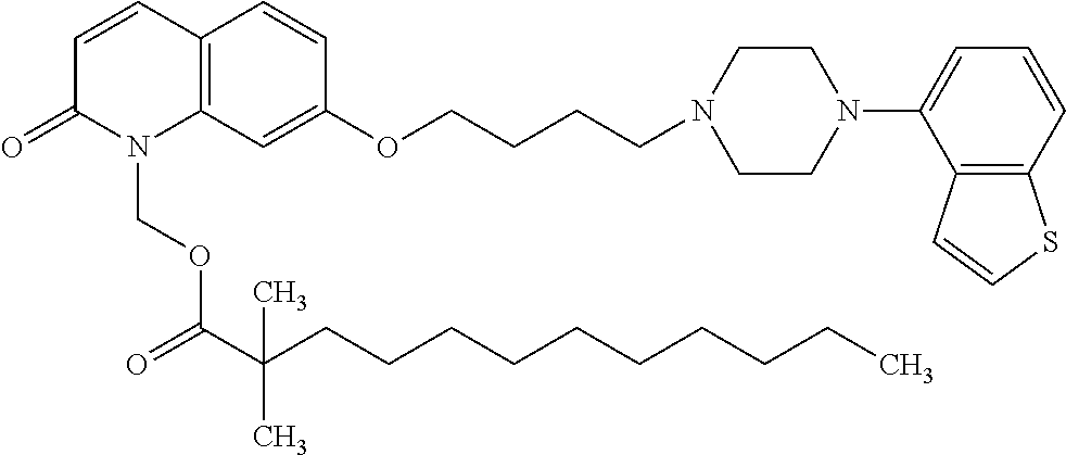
C1=CC2=C(N(COC(C(CCCCCCCCCC)(C)C)=O)C1=O)C=C(OCCCCN1CCN(C3=CC=CC4=C3C=CS4)CC1)C=C2
